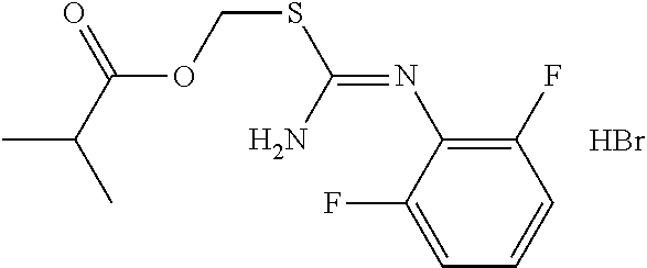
C1(F)=CC=CC(F)=C1N=C(SCOC(C(C)C)=O)N.Br
